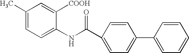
C1(C)=CC=C(NC(C2=CC=C(C3=CC=CC=C3)C=C2)=O)C([COOH])=C1
